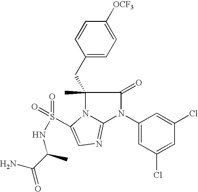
C1(CC2(C)N3C(=NC=C3S(=O)(=O)NC(C(N)=O)C)N(C3=CC(Cl)=CC(Cl)=C3)C2=O)=CC=C([OCF3])C=C1
